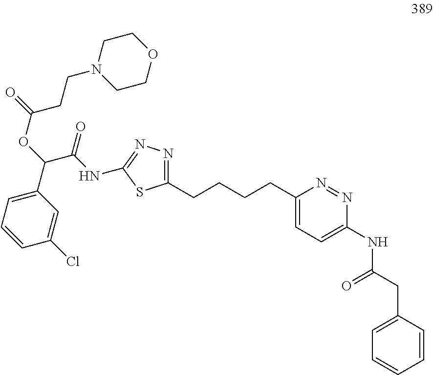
C1=C(Cl)C=CC=C1C(C(=O)NC1=NN=C(CCCCC2=CC=C(NC(CC3=CC=CC=C3)=O)N=N2)S1)OC(=O)CCN1CCOCC1
